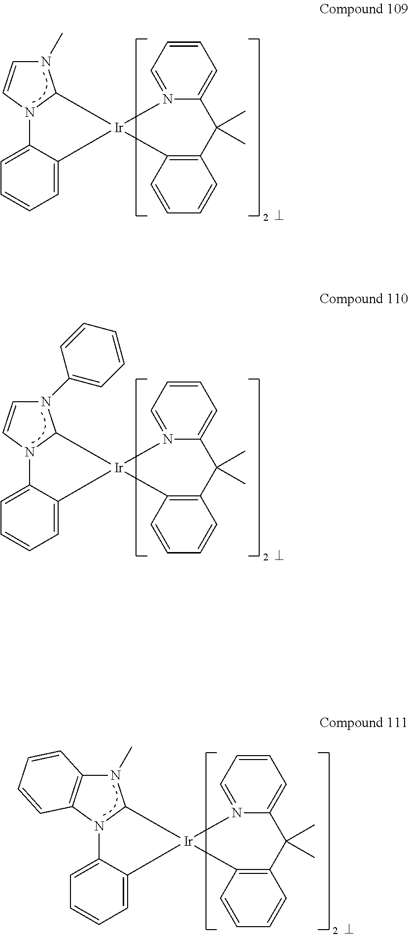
N1(C)C=CN2C1[Ir]1(C3=CC=CC=C23)N2=CC=CC=C2C(C)(C)C2=C1C=CC=C2.N1(C2=CC=CC=C2)C=CN2C1[Ir]1(C3=CC=CC=C23)N2=CC=CC=C2C(C)(C)C2=C1C=CC=C2.N1(C)C2=C(N3C1[Ir]1(C4=CC=CC=C34)N3=CC=CC=C3C(C)(C)C3=C1C=CC=C3)C=CC=C2
